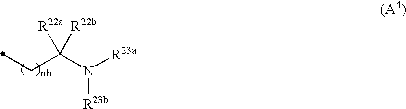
C(C(N([R23a])[R23b])([R22b])[R22a])C
